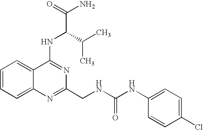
C12=CC=CC=C1N=C(CNC(NC1=CC=C(Cl)C=C1)=O)N=C2NC(C(N)=O)C(C)C
